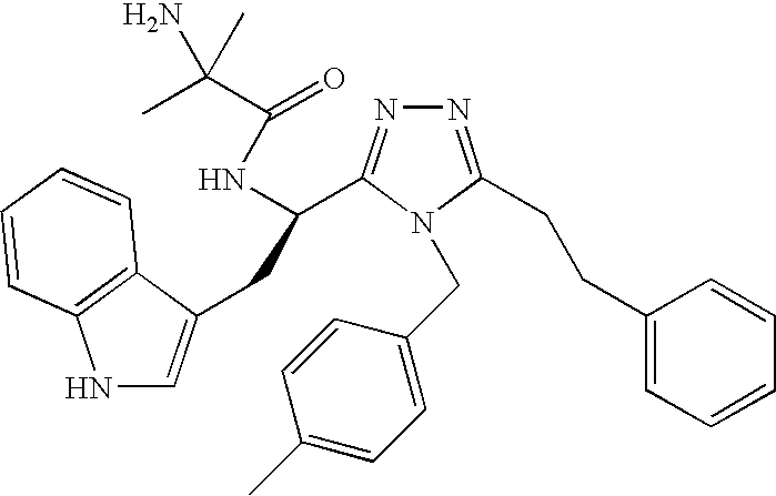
N1C=C(CC(NC(=O)C(C)(C)N)C2=NN=C(CCC3=CC=CC=C3)N2CC2=CC=C(C)C=C2)C2=C1C=CC=C2
